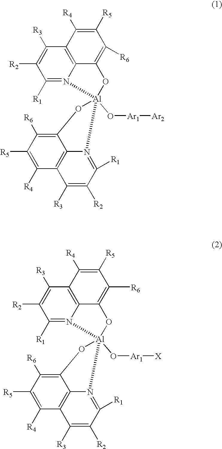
C1([R1])=N2C3=C(C([R3])=C1[R2])C([R4])=C([R5])C([R6])=C3O[Al]21(O[Ar1][Ar2])OC2=C([R6])C([R5])=C([R4])C3=C2N1=C([R1])C([R2])=C3[R3].C1([R1])=N2C3=C(C([R3])=C1[R2])C([R4])=C([R5])C([R6])=C3O[Al]21(O[Ar1][X])OC2=C([R6])C([R5])=C([R4])C3=C2N1=C([R1])C([R2])=C3[R3]
